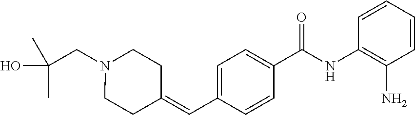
C1(C(NC2=C(N)C=CC=C2)=O)=CC=C(C=C2CCN(CC(C)(C)O)CC2)C=C1
